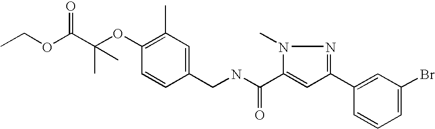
CCOC(C(OC1=C(C)C=C(CNC(C2=CC(C3=CC(Br)=CC=C3)=NN2C)=O)C=C1)(C)C)=O
